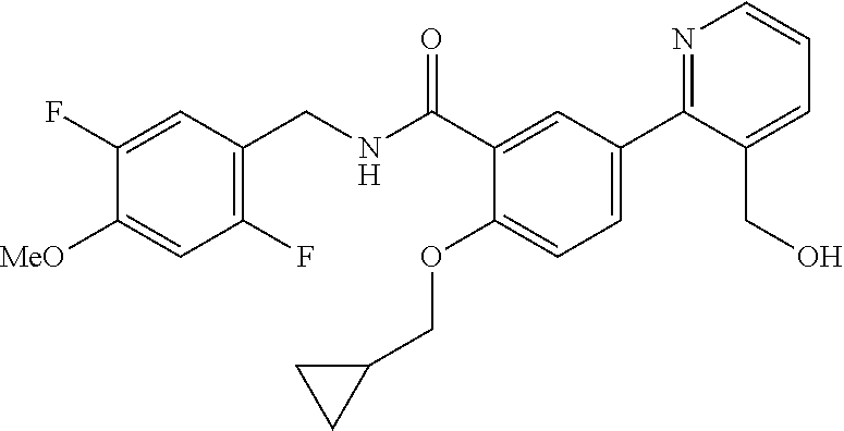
C1(F)=C(CNC(C2=CC(C3=NC=CC=C3CO)=CC=C2OCC2CC2)=O)C=C(F)C([MeO])=C1
